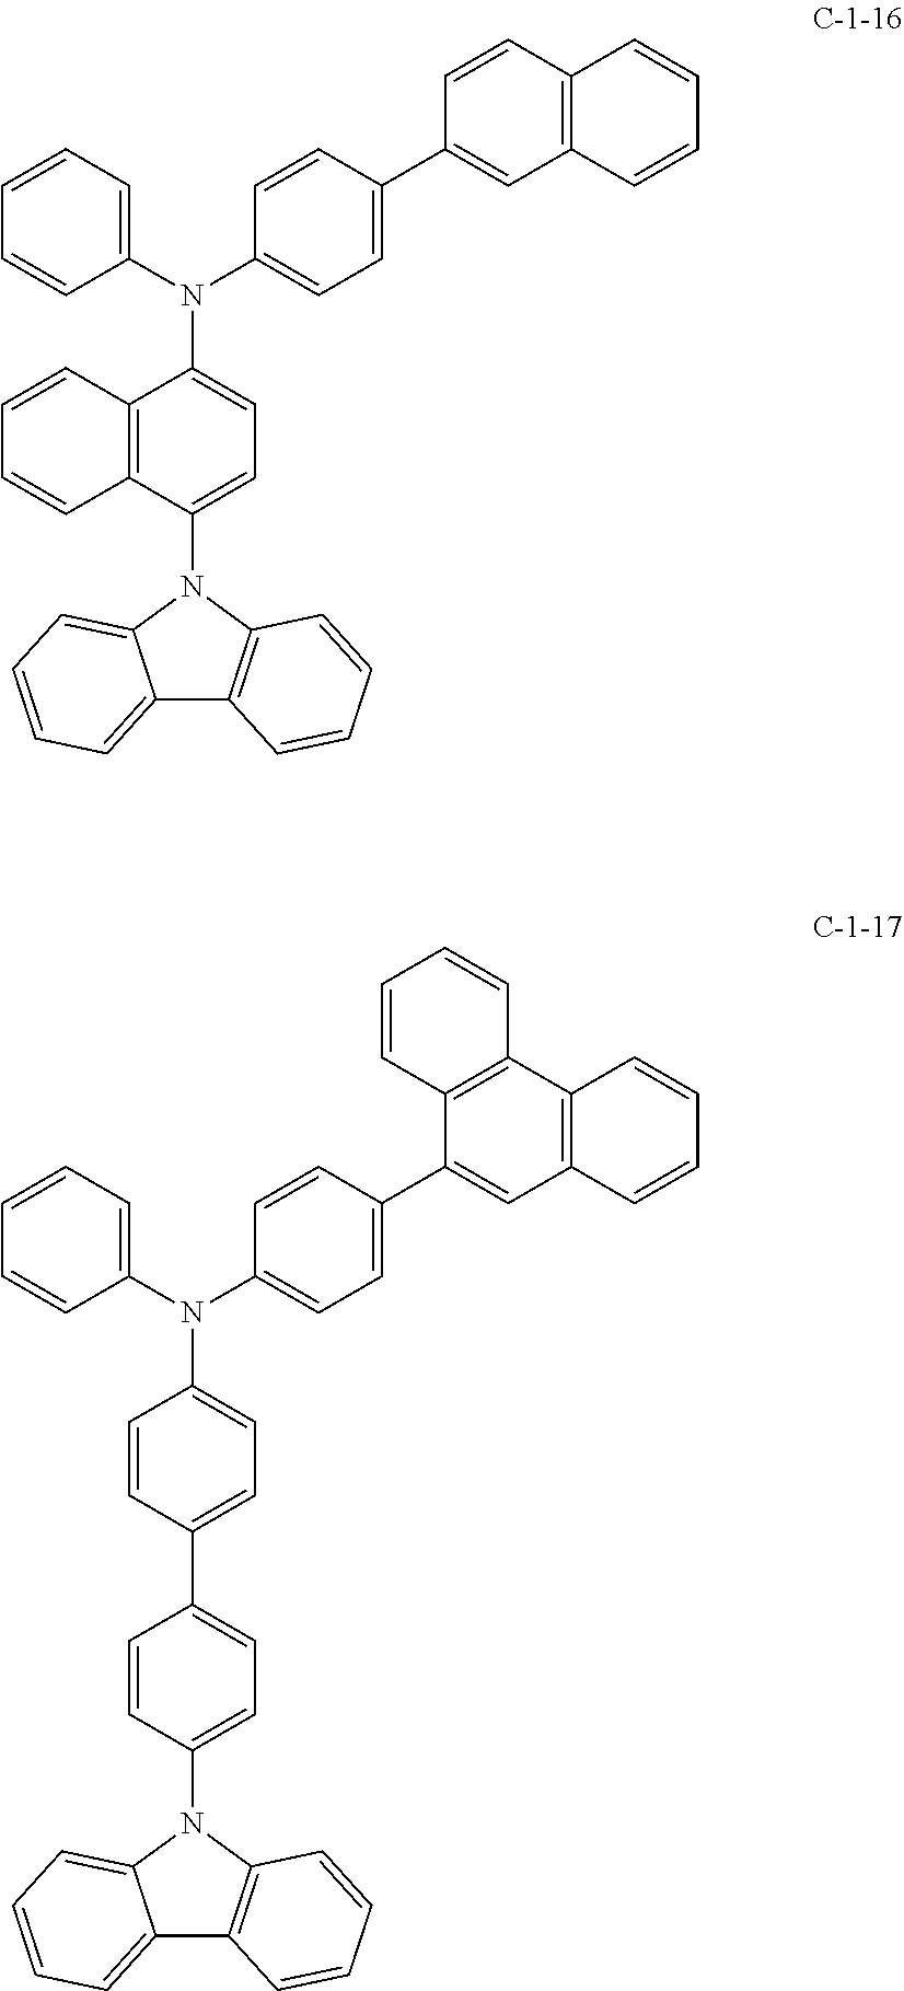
C12=CC=CC=C1N(C1=CC=C(N(C3=CC=CC=C3)C3=CC=C(C4=CC5=C(C=C4)C=CC=C5)C=C3)C3=C1C=CC=C3)C1=C2C=CC=C1.C12=CC=CC=C1N(C1=CC=C(C3=CC=C(N(C4=CC=CC=C4)C4=CC=C(C5=CC6=C(C7=C5C=CC=C7)C=CC=C6)C=C4)C=C3)C=C1)C1=C2C=CC=C1
